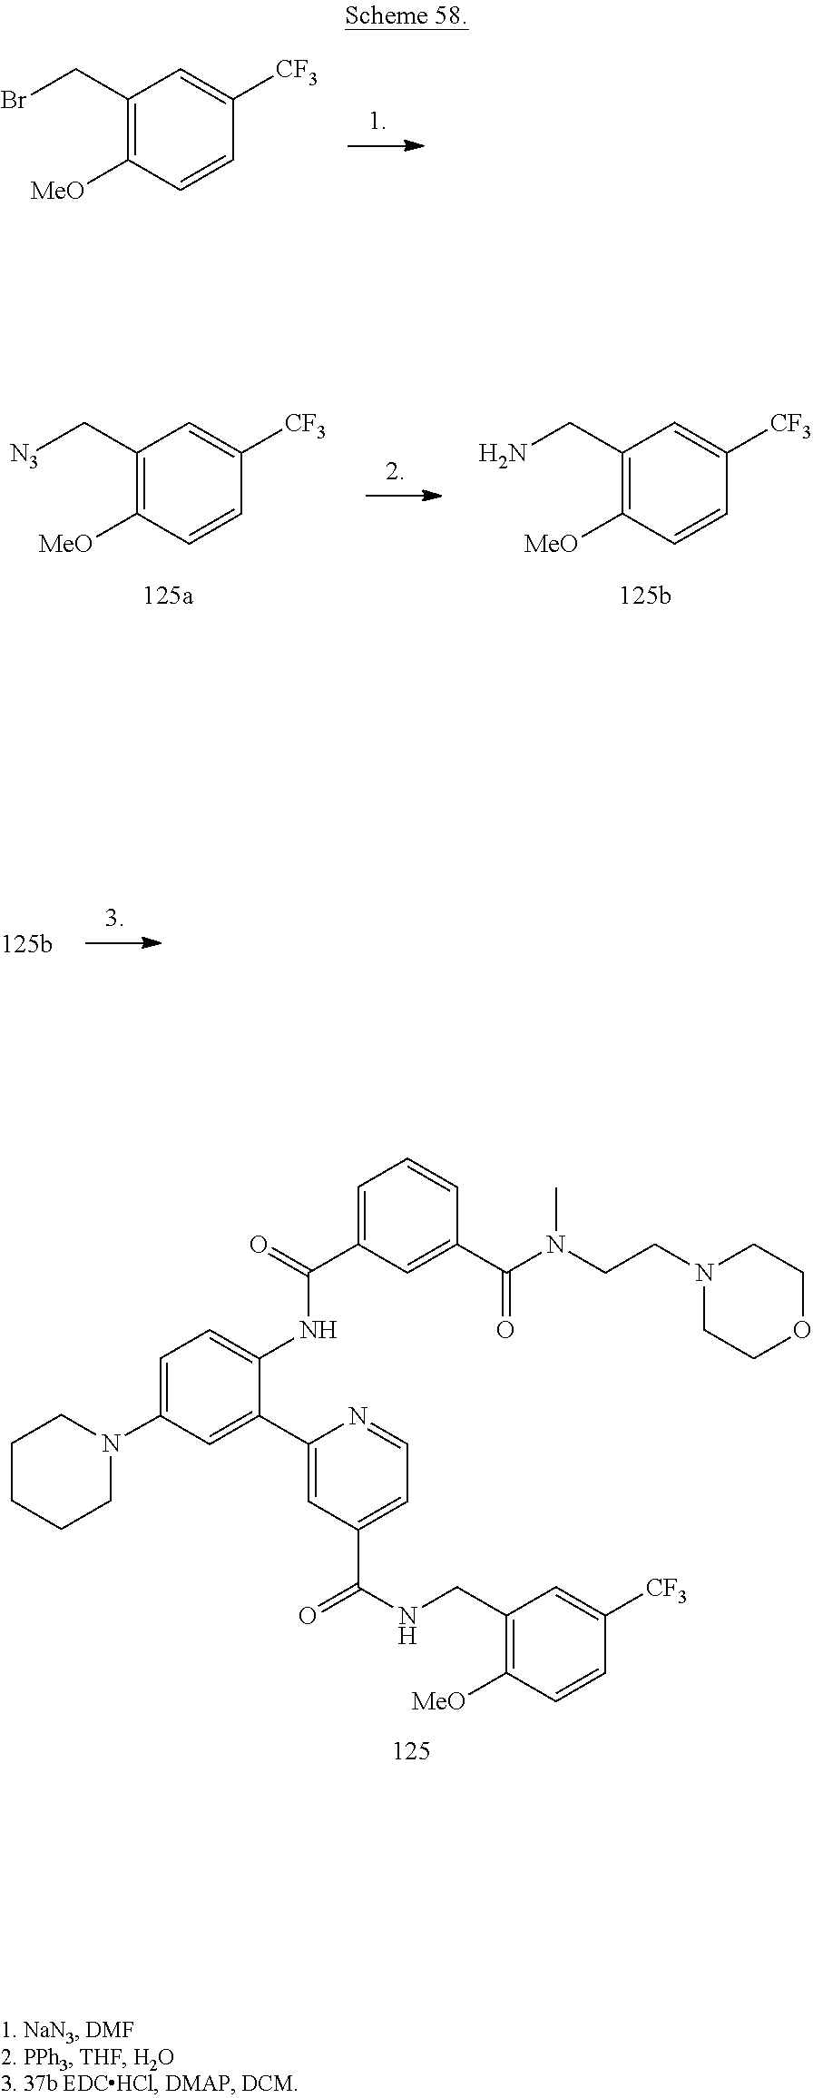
BrCC1=C([MeO])C=CC([CF3])=C1.NCC1=C([MeO])C=CC([CF3])=C1.[N3]CC1=C([MeO])C=CC([CF3])=C1.C1=NC(C2=CC(N3CCCCC3)=CC=C2NC(=O)C2=CC=CC(C(=O)N(C)CCN3CCOCC3)=C2)=CC(C(=O)NCC2=C([MeO])C=CC([CF3])=C2)=C1
